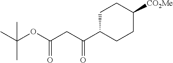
C1C(C(CC(OC(C)(C)C)=O)=O)CCC([CO2Me])C1
